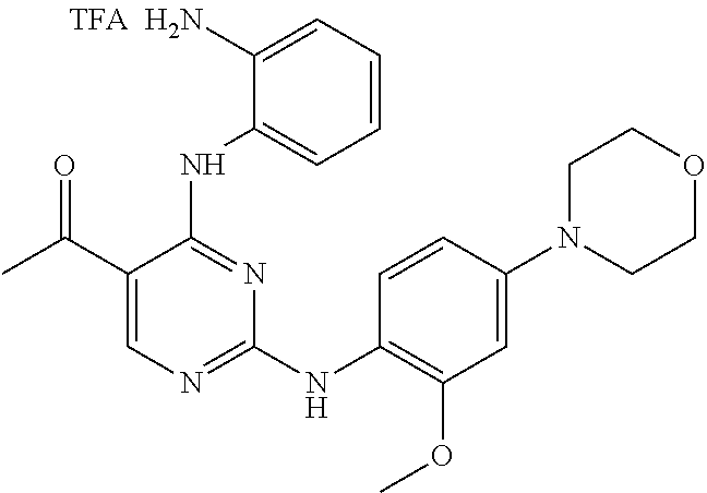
C1(N)=CC=CC=C1NC1=NC(NC2=C(OC)C=C(N3CCOCC3)C=C2)=NC=C1C(C)=O
